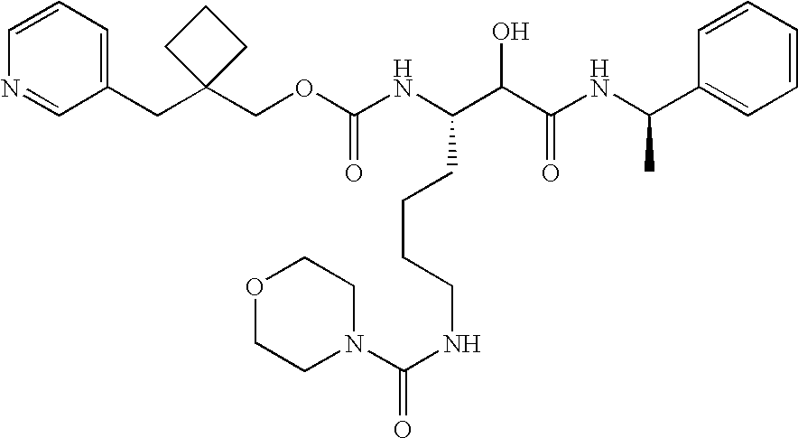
N(C(C(C(NC(C1=CC=CC=C1)C)=O)O)CCCCNC(=O)N1CCOCC1)C(OCC1(CC2=CC=CN=C2)CCC1)=O
